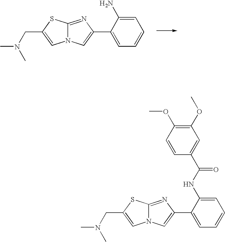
N12C(=NC(C3=CC=CC=C3N)=C1)SC(CN(C)C)=C2.N12C(=NC(C3=CC=CC=C3NC(C3=CC(OC)=C(OC)C=C3)=O)=C1)SC(CN(C)C)=C2
